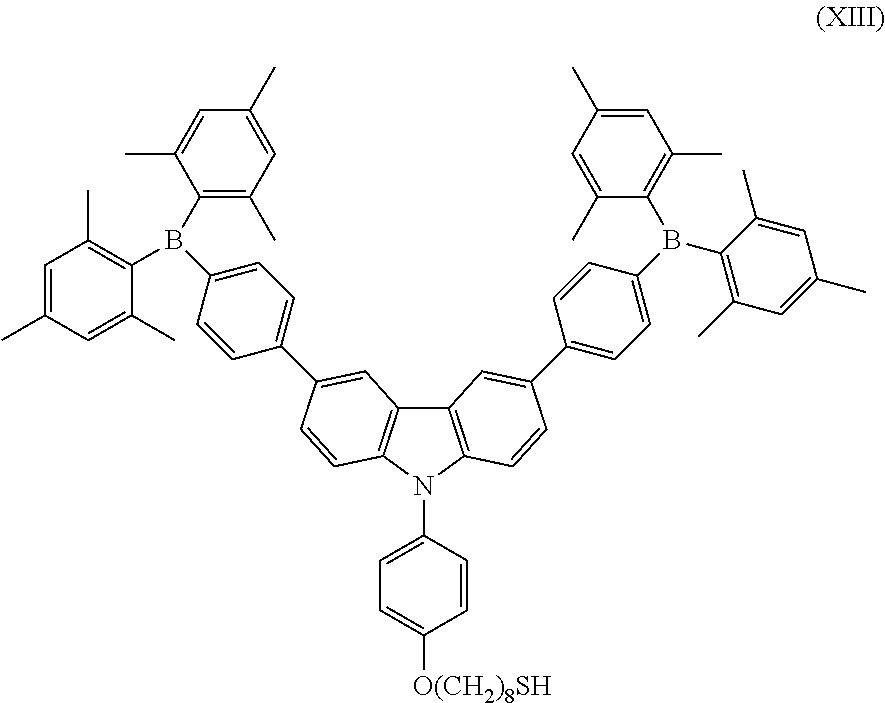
C1(B(C2=C(C)C=C(C)C=C2C)C2=C(C)C=C(C)C=C2C)=CC=C(C2=CC3=C(N(C4=CC=C([O(CH2)8SH])C=C4)C4=C3C=C(C3=CC=C(B(C5=C(C)C=C(C)C=C5C)C5=C(C)C=C(C)C=C5C)C=C3)C=C4)C=C2)C=C1
